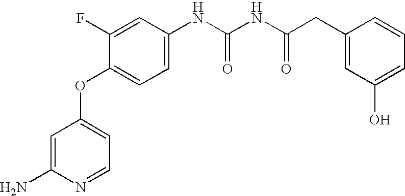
C1=C(N)N=CC=C1OC1=CC=C(NC(NC(CC2=CC(O)=CC=C2)=O)=O)C=C1F
